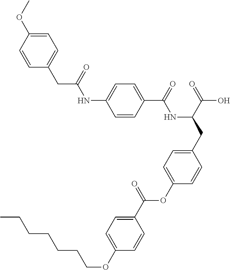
C1=CC(C(=O)NC(CC2=CC=C(OC(C3=CC=C(OCCCCCCC)C=C3)=O)C=C2)C(=O)O)=CC=C1NC(CC1=CC=C(OC)C=C1)=O
